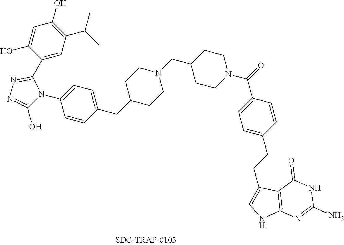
C1(CN2CCC(CC3=CC=C(N4C(O)=NN=C4C4=CC(C(C)C)=C(O)C=C4O)C=C3)CC2)CCN(C(C2=CC=C(CCC3=CNC4=C3C(=O)NC(N)=N4)C=C2)=O)CC1
